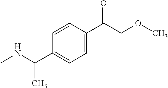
N(C)C(C)C1=CC=C(C(COC)=O)C=C1
